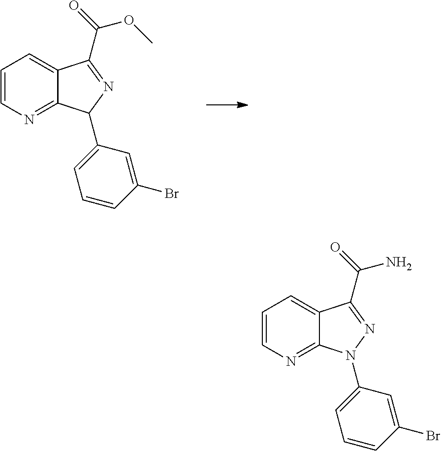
C1=CN=C2C(=C1)C(C(OC)=O)=NC2C1=CC=CC(Br)=C1.C1=CN=C2C(=C1)C(C(N)=O)=NN2C1=CC=CC(Br)=C1
